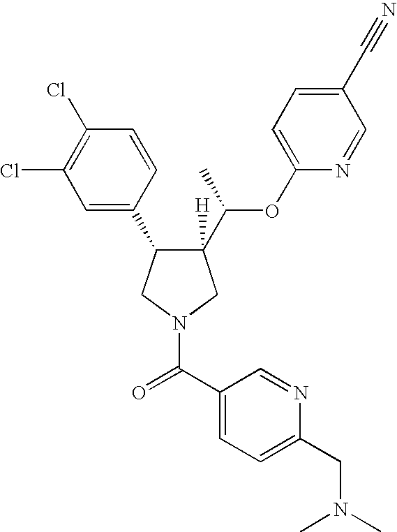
C1(C2C([H])(C(OC3=CC=C(C#N)C=N3)C)CN(C(=O)C3=CC=C(CN(C)C)N=C3)C2)=CC(Cl)=C(Cl)C=C1
